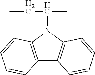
CCC(C)N1C2=C(C3=C1C=CC=C3)C=CC=C2
